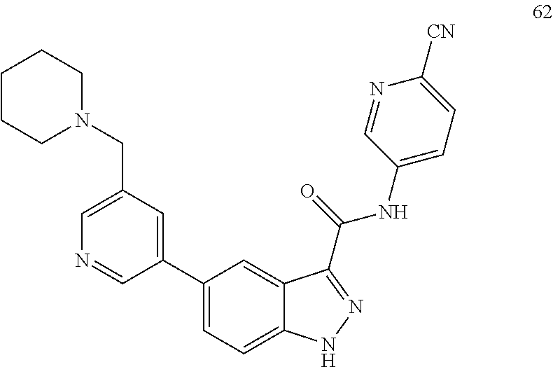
C1(C2=CC(CN3CCCCC3)=CN=C2)=CC=C2C(=C1)C(C(NC1=CC=C([CN])N=C1)=O)=NN2
